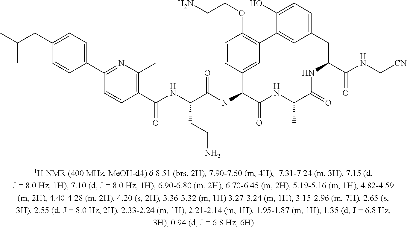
C1(C2=NC(C)=C(C(NC(C(N(C3C(=O)NC(C)C(=O)NC(C(NC[CN])=O)CC4=CC=C(O)C(=C4)C4=C(OCCN)C=CC3=C4)C)=O)CCN)=O)C=C2)=CC=C(CC(C)C)C=C1
